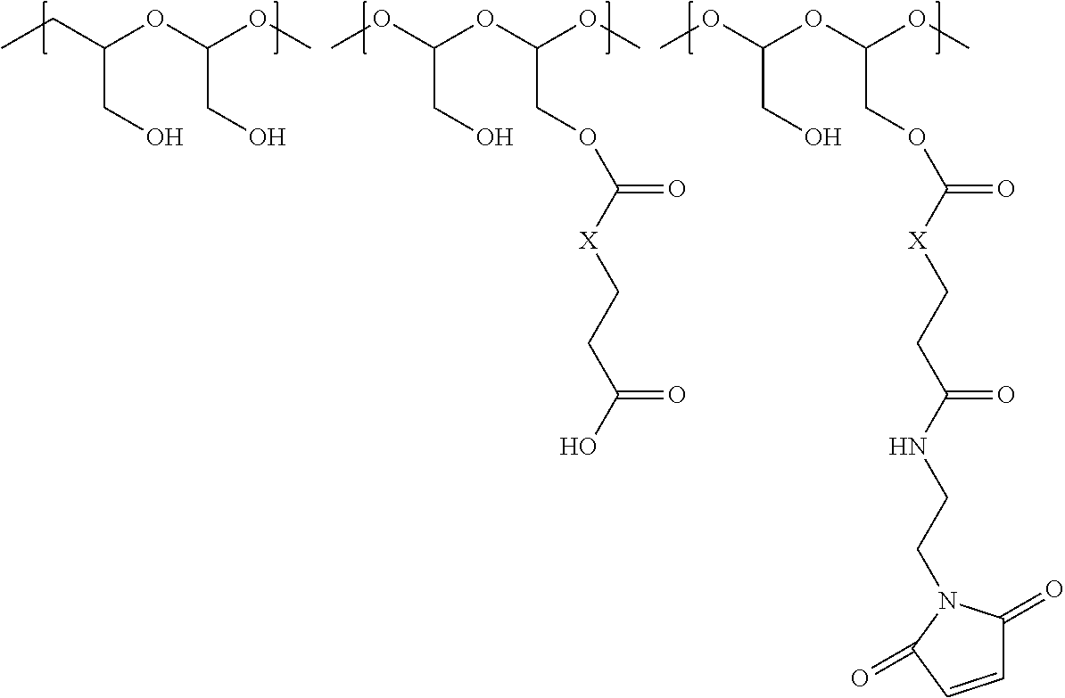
CCC(OC(OC)CO)CO.COC(OC(OC)COC(=O)[X]CCC(O)=O)CO.COC(OC(OC)COC(=O)[X]CCC(NCCN1C(=O)C=CC1=O)=O)CO
